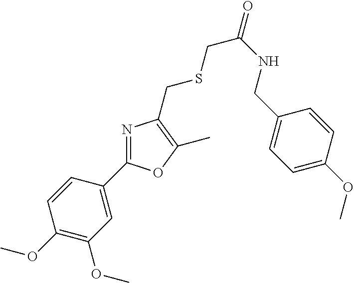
C1(C2=NC(CSCC(NCC3=CC=C(OC)C=C3)=O)=C(C)O2)=CC(OC)=C(OC)C=C1
